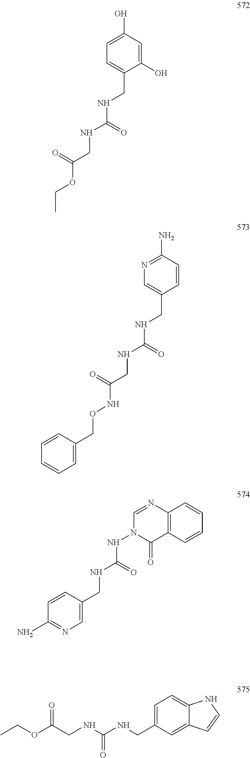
C1(O)=CC(O)=CC=C1CNC(NCC(OCC)=O)=O.C1=CC(N)=NC=C1CNC(NCC(NOCC1=CC=CC=C1)=O)=O.C12=C(C=CC=C1)C(=O)N(NC(=O)NCC1=CN=C(N)C=C1)C=N2.C1=C(CNC(NCC(OCC)=O)=O)C=C2C(=C1)NC=C2
